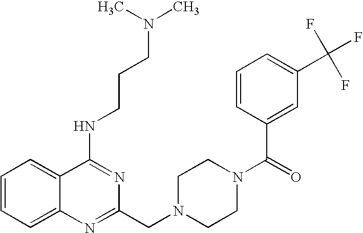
C1=CC=C2C(=C1)C(NCCCN(C)C)=NC(CN1CCN(C(=O)C3=CC(C(F)(F)F)=CC=C3)CC1)=N2
